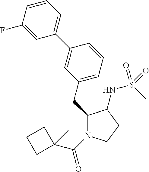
C1=C(F)C=CC=C1C1=CC(CC2N(C(C3(C)CCC3)=O)CCC2NS(=O)(C)=O)=CC=C1
